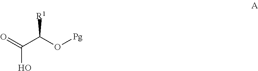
O=C(C(O[Pg])[R1])O
